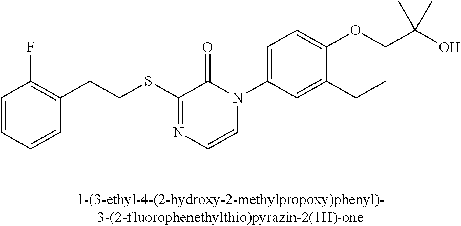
C(SC1=NC=CN(C2=CC=C(OCC(O)(C)C)C(CC)=C2)C1=O)CC1=C(F)C=CC=C1
